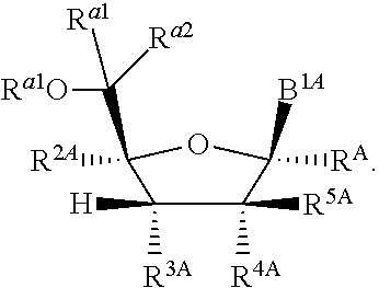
C1([R4A])([R5A])C([R3A])([H])C(C([Ra1O])([Ra1])[Ra2])([R2A])OC1([B1A])[RA]
